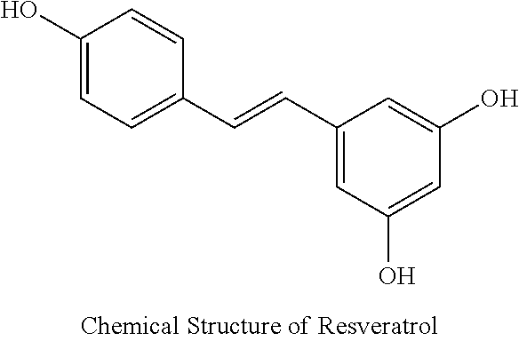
C1(O)=CC=C(C=CC2=CC(O)=CC(O)=C2)C=C1
